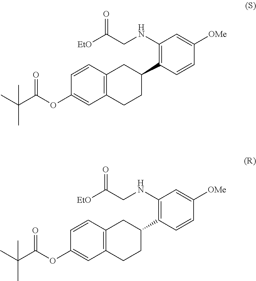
C1(C2CC3=C(CC2)C=C(OC(C(C)(C)C)=O)C=C3)=C(NCC([EtO])=O)C=C([OMe])C=C1.C1(C2CC3=C(CC2)C=C(OC(C(C)(C)C)=O)C=C3)=C(NCC([EtO])=O)C=C([OMe])C=C1
